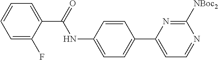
C1=C(F)C(C(=O)NC2=CC=C(C3=CC=NC([NBoc2])=N3)C=C2)=CC=C1
